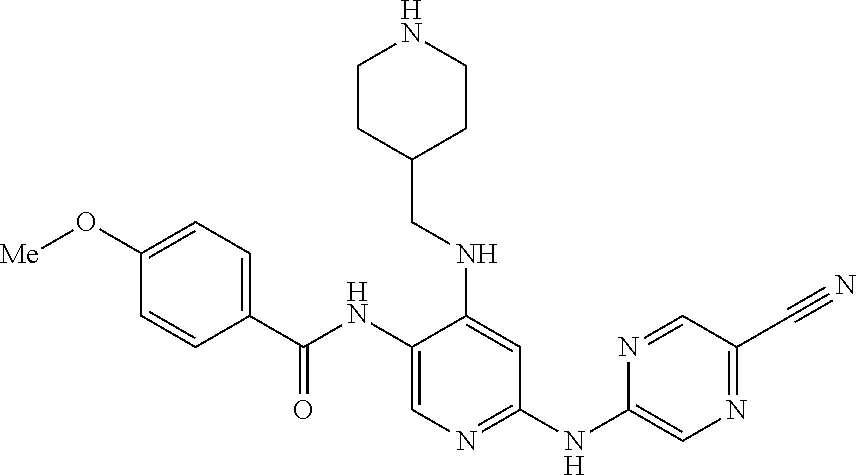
C1(NC(=O)C2=CC=C(O[Me])C=C2)=CN=C(NC2=CN=C(C#N)C=N2)C=C1NCC1CCNCC1
